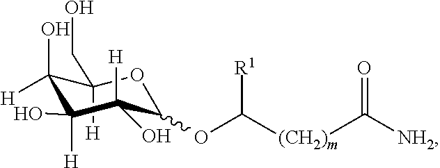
C1([H])(CO)C(O)([H])C(O)([H])C(O)([H])C(OC([(CH2)m]C([NH2])=O)[R1])O1
